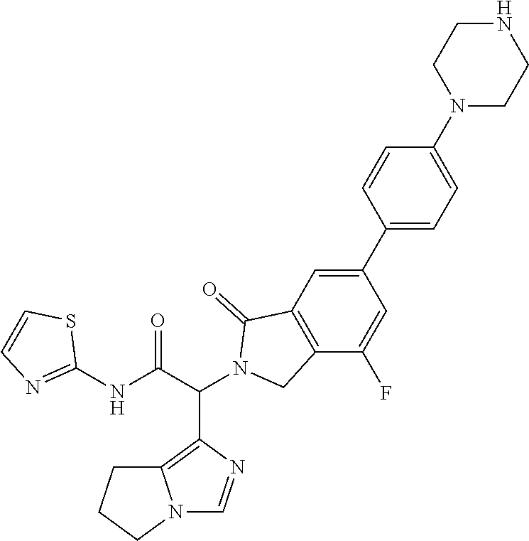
C12=C(C(C(NC3=NC=CS3)=O)N3CC4=C(C3=O)C=C(C3=CC=C(N5CCNCC5)C=C3)C=C4F)N=CN1CCC2
